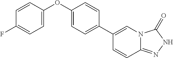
C1(C2=CC=C(OC3=CC=C(F)C=C3)C=C2)=CN2C(=NNC2=O)C=C1
